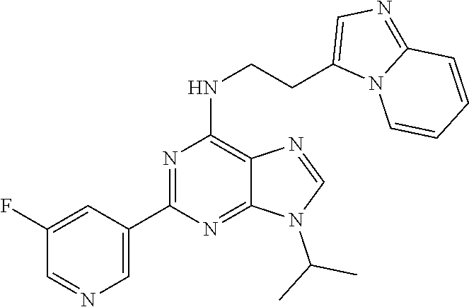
C1(C2=NC(NCCC3=CN=C4N3C=CC=C4)=C3C(=N2)N(C(C)C)C=N3)=CN=CC(F)=C1
